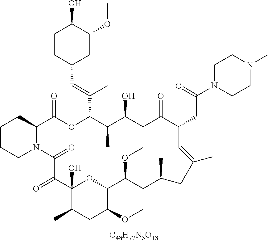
[C48H77N3O13].C1CCN2C(C1)C(=O)OC(C(=CC1CC(OC)C(O)CC1)C)C(C)C(O)CC(=O)C(CC(N1CCN(C)CC1)=O)C=C(C)CC(C)CC(OC)C1OC(O)(C(=O)C2=O)C(C)CC1OC
